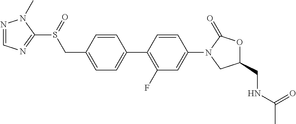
N1=CN=C(S(=O)CC2=CC=C(C3=C(F)C=C(N4CC(CNC(C)=O)OC4=O)C=C3)C=C2)N1C
